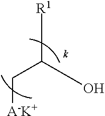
C(C[A-K+])(O)[R1]
